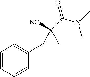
C1=CC=CC(C2=CC2([NC])C(N(C)C)=O)=C1
